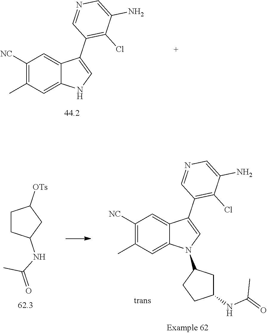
C1([NC])=C(C)C=C2C(=C1)C(C1=C(Cl)C(N)=CN=C1)=CN2.C1([NC])=C(C)C=C2C(=C1)C(C1=C(Cl)C(N)=CN=C1)=CN2C1CCC(NC(=O)C)C1.C1CC(NC(C)=O)CC1[OTs]
